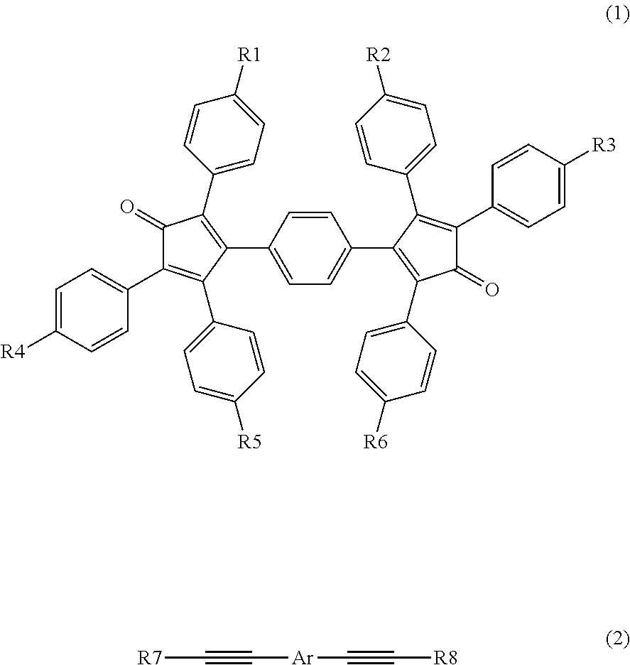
C1=CC(C2=C(C3=CC=C([R1])C=C3)C(=O)C(C3=CC=C([R4])C=C3)=C2C2=CC=C([R5])C=C2)=CC=C1C1=C(C2=CC=C([R6])C=C2)C(=O)C(C2=CC=C([R3])C=C2)=C1C1=CC=C([R2])C=C1.[R7]C#C[Ar]C#C[R8]
